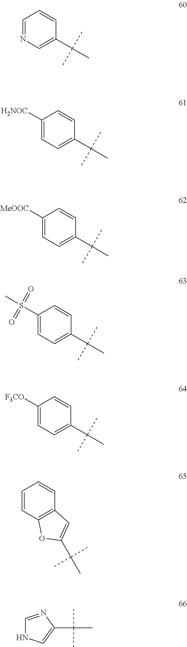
C1=NC=C(C(C)(C)C)C=C1.C1([H2NOC])=CC=C(C(C)(C)C)C=C1.C1([MeOOC])=CC=C(C(C)(C)C)C=C1.C1(S(C)(=O)=O)=CC=C(C(C)(C)C)C=C1.C1([F3CO])=CC=C(C(C)(C)C)C=C1.C1=CC2=C(C=C1)C=C(C(C)(C)C)O2.C1(C(C)(C)C)=CNC=N1
